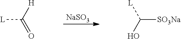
[NaSO3].[L]C([H])=O.[SO3Na]C([L])O
